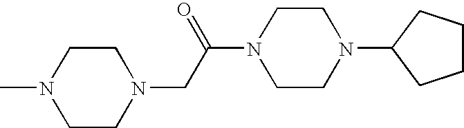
C1CN(CC(N2CCN(C3CCCC3)CC2)=O)CCN1C
